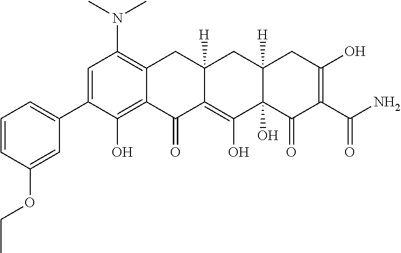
C1=C(C2=CC=CC(OCC)=C2)C(O)=C2C(=C1N(C)C)CC1([H])C(=C(O)C3(O)C([H])(C1)CC(O)=C(C(N)=O)C3=O)C2=O
